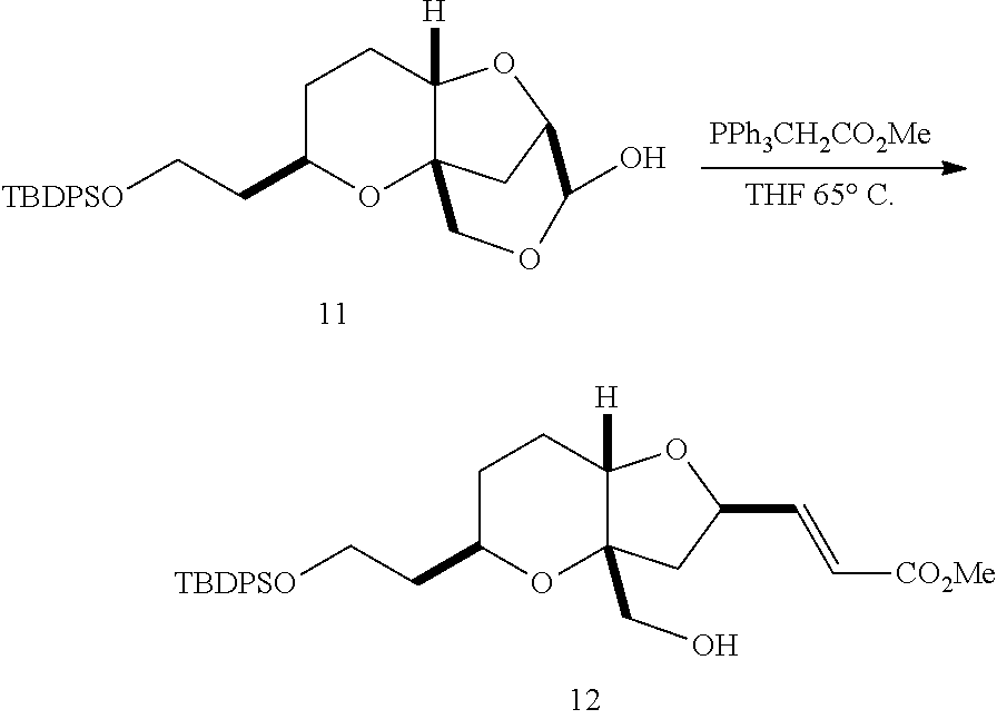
C1C(CC[TBDPSO])OC23C([H])(C1)OC(C2)C(O)OC3.C1C(CC[TBDPSO])OC2(CO)C([H])(C1)OC(C=C[CO2Me])C2
